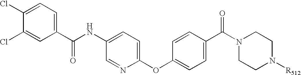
C1(C(NC2=CC=C(OC3=CC=C(C(N4CCN([R512])CC4)=O)C=C3)N=C2)=O)=CC=C(Cl)C(Cl)=C1
